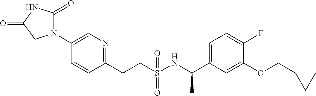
C(CS(NC(C1=CC=C(F)C(OCC2CC2)=C1)C)(=O)=O)C1=NC=C(N2C(=O)NC(=O)C2)C=C1
